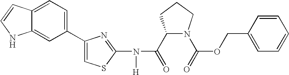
C1(C(=O)N(C2=NC(C3=CC=C4C(=C3)NC=C4)=CS2)[H])N(C(=O)OCC2=CC=CC=C2)CCC1
